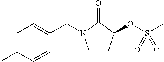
C1=C(C)C=CC(CN2CCC(OS(C)(=O)=O)C2=O)=C1
